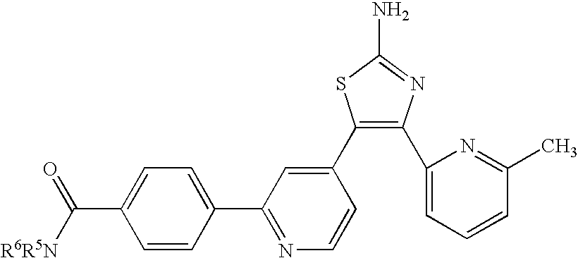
C1(C([R6R5N])=O)=CC=C(C2=NC=CC(C3=C(C4=CC=CC(C)=N4)N=C(N)S3)=C2)C=C1
